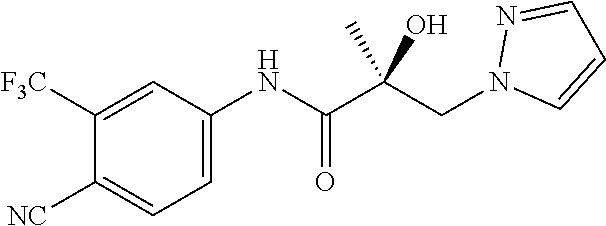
C1=C(NC(C(CN2C=CC=N2)(C)O)=O)C=C([F3C])C([NC])=C1
